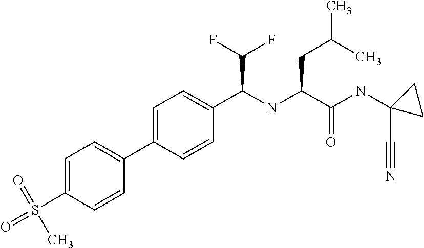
C1=C(C2=CC=C(S(=O)(=O)C)C=C2)C=CC(C(NC(C(NC2(C#N)CC2)=O)CC(C)C)C(F)F)=C1
